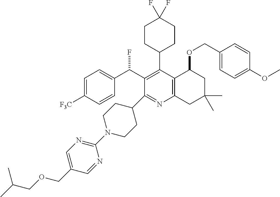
C1=C([F3C])C=CC(C(C2=C(C3CCC(F)(F)CC3)C3=C(N=C2C2CCN(C4=NC=C(COCC(C)C)C=N4)CC2)CC(C)(C)CC3OCC2=CC=C(OC)C=C2)F)=C1
